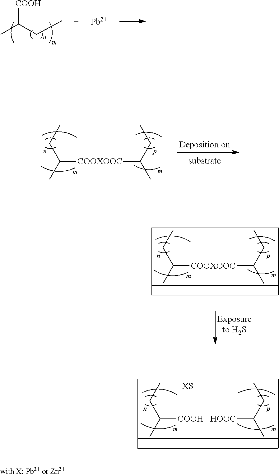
CC(CC)[COOH].[Pb].C([COOXOOC]C(C)CC)(C)CC.C([COOXOOC]C(C)CC)(C)CC.C([COOH])(C)CC.C(C)(CC)[HOOC]
